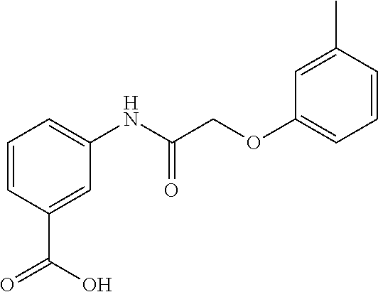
C1=CC(C(=O)O)=CC(NC(COC2=CC=CC(C)=C2)=O)=C1
